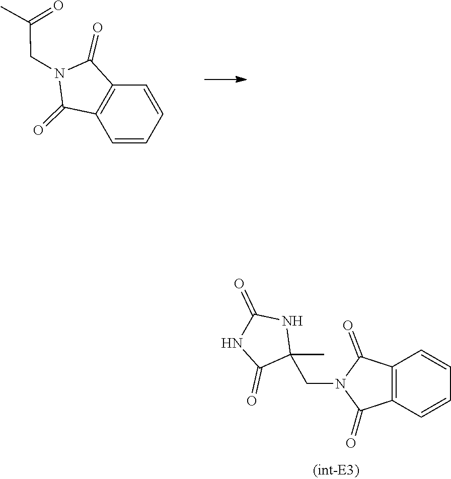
C1=CC=CC2=C1C(=O)N(CC1(C)C(=O)NC(=O)N1)C2=O.C12=C(C(=O)N(CC(C)=O)C1=O)C=CC=C2
